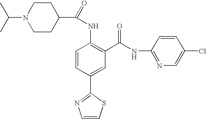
CC(C)N1CCC(C(=O)NC2=C(C(NC3=NC=C(Cl)C=C3)=O)C=C(C3=NC=CS3)C=C2)CC1
